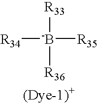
[R34][-B]([R33])([R36])[R35]
